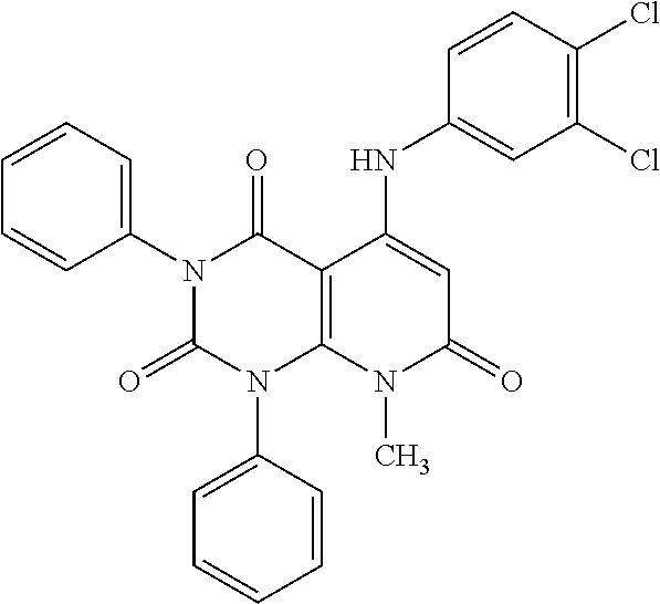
N1(C2=CC=CC=C2)C(=O)N(C2=CC=CC=C2)C2=C(C1=O)C(NC1=CC(Cl)=C(Cl)C=C1)=CC(=O)N2C
